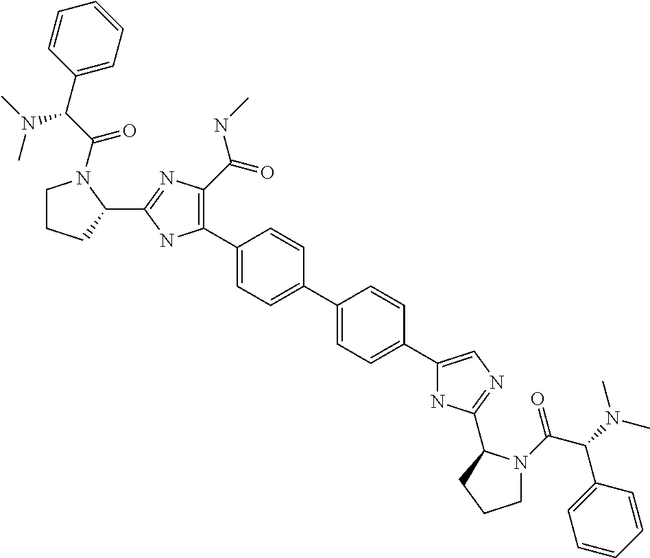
C1(C2=C(C(=O)NC)N=C(C3N(C(C(C4=CC=CC=C4)N(C)C)=O)CCC3)N2)=CC=C(C2=CC=C(C3=CN=C(C4N(C(C(N(C)C)C5=CC=CC=C5)=O)CCC4)N3)C=C2)C=C1
